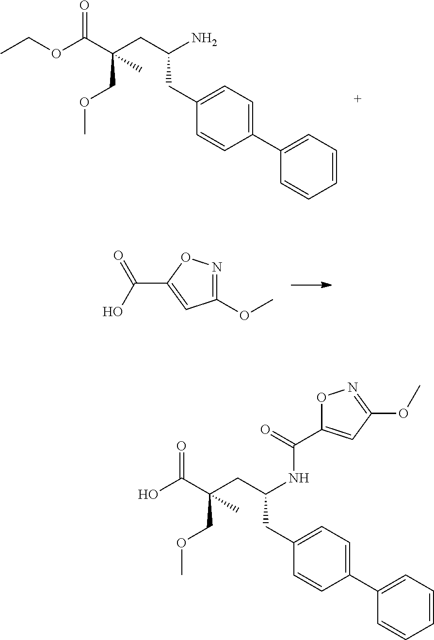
C1=CC=CC=C1C1=CC=C(CC(CC(C(OCC)=O)(COC)C)N)C=C1.C1(OC)=NOC(C(O)=O)=C1.C1=CC=CC=C1C1=CC=C(CC(CC(C(O)=O)(COC)C)NC(C2=CC(OC)=NO2)=O)C=C1
